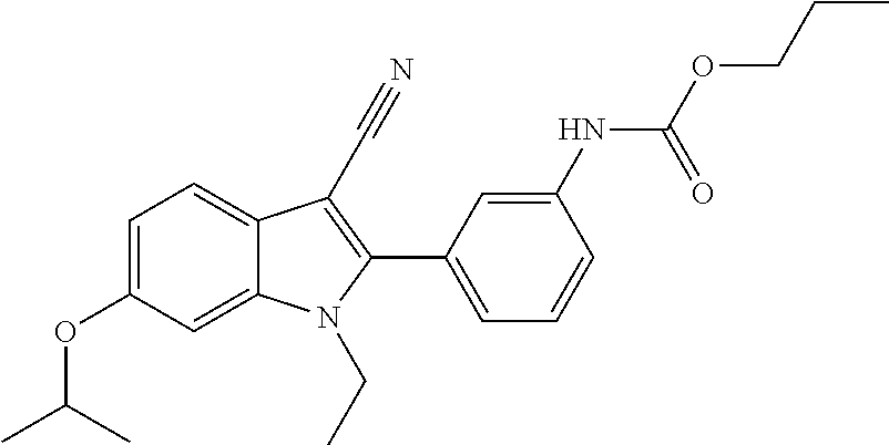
C1=C(OC(C)C)C=C2C(=C1)C(C#N)=C(C1=CC=CC(NC(OCCC)=O)=C1)N2CC
